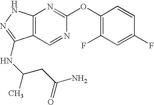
C12=C(NN=C1NC(C)CC(N)=O)N=C(OC1=C(F)C=C(F)C=C1)N=C2
